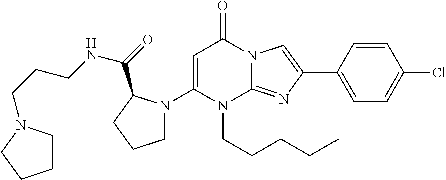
C1=C(N2CCCC2C(=O)NCCCN2CCCC2)N(CCCCC)C2=NC(C3=CC=C(Cl)C=C3)=CN2C1=O
